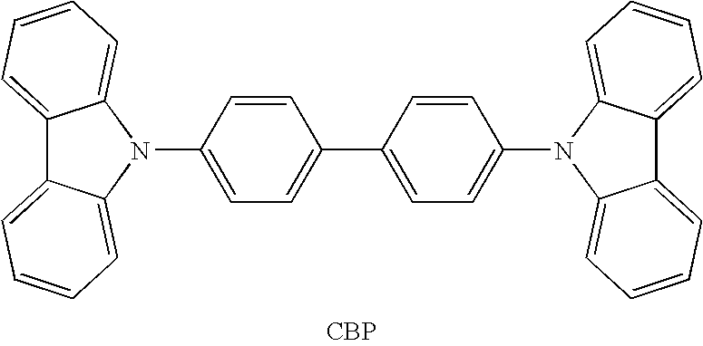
C1=CC(N2C3=CC=CC=C3C3=CC=CC=C23)=CC=C1C1=CC=C(N2C3=CC=CC=C3C3=CC=CC=C23)C=C1.[CBP]
